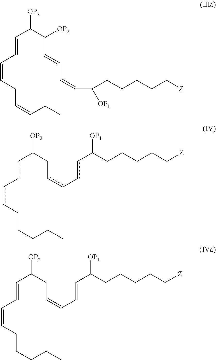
[Z]CCCCCC(cc-ccCC([OP2])cc-ccCCCCC)[OP1].[Z]CCCCCC(C=CC=CC(C([OP3])C=CC=CCC=CCC)[OP2])[OP1].[Z]CCCCCC(C=CC=CCC([OP2])C=CC=CCCCCC)[OP1]
